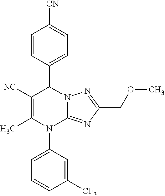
C1=CC(C2C([NC])=C(C)N(C3=CC=CC([CF3])=C3)C3=NC(COC)=NN23)=CC=C1[CN]
